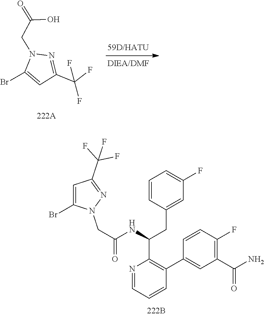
C1=C(Br)N(CC(=O)O)N=C1C(F)(F)F.C1(Br)=CC(C(F)(F)F)=NN1CC(=O)NC(CC1=CC(F)=CC=C1)C1=C(C2=CC(C(N)=O)=C(F)C=C2)C=CC=N1
